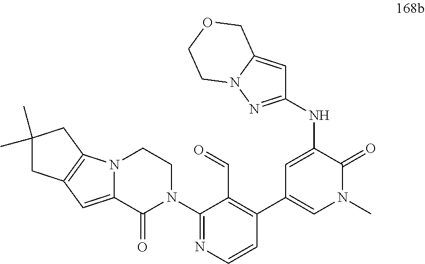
N(C1=CC(C2=C(C=O)C(N3CCN4C(=CC5=C4CC(C)(C)C5)C3=O)=NC=C2)=CN(C)C1=O)C1=NN2C(=C1)COCC2
